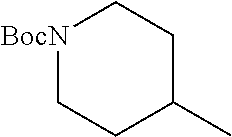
[BocN]1CCC(C)CC1
